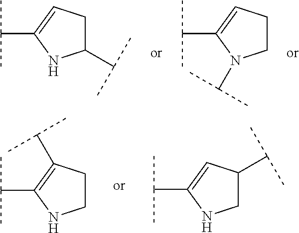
C1C(C(C)C)NC(C(C)C)=C1.C1CN(C(C)C)C(C(C)C)=C1.C1CNC(C(C)C)=C1C(C)C.C1(C(C)C)CNC(C(C)C)=C1
